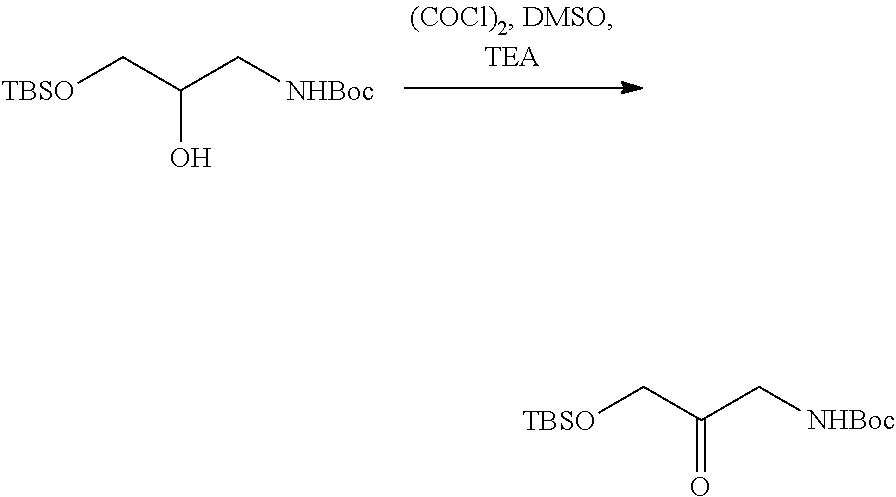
OC(C[TBSO])C[NHBoc].O=C(C[TBSO])C[NHBoc]
